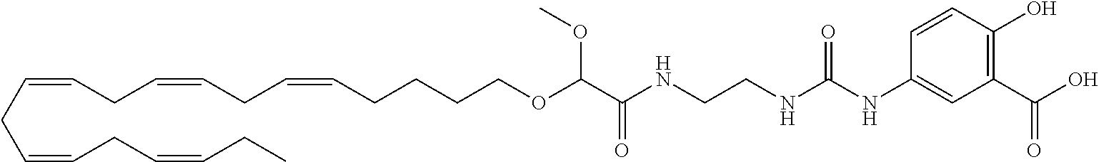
C(CC=CCC=CCC)=CCC=CCC=CCCCCOC(C(NCCNC(NC1=CC(C(=O)O)=C(O)C=C1)=O)=O)OC
